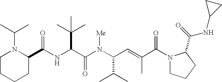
N(C(C(N(C(C(C)C)C=C(C)C(N1CCCC1C(=O)NC1CC1)=O)[Me])=O)C(C)(C)C)C(C1N(C(C)C)CCCC1)=O
